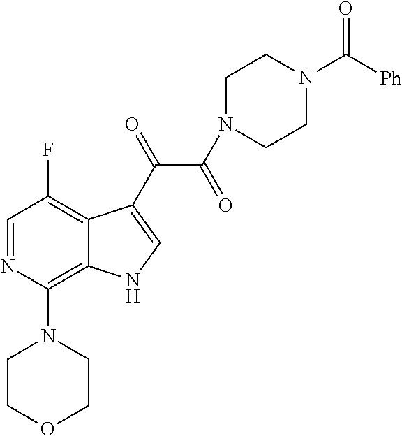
C1(N2CCOCC2)=C2C(=C(F)C=N1)C(C(=O)C(=O)N1CCN(C([Ph])=O)CC1)=CN2
